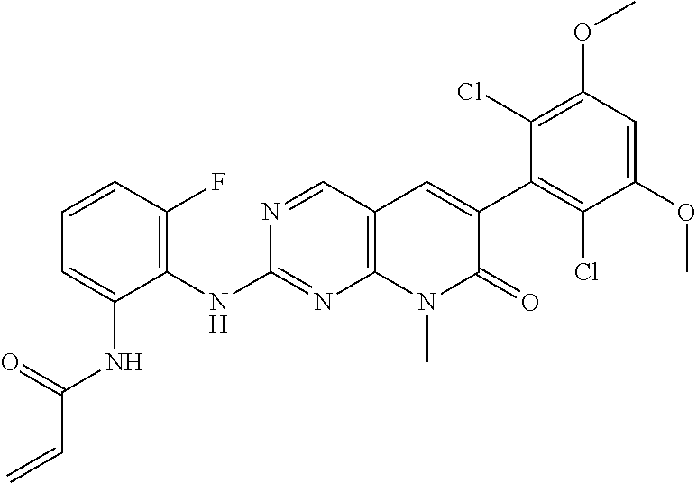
C1=C(NC(=O)C=C)C(NC2=NC3=C(C=N2)C=C(C2=C(Cl)C(OC)=CC(OC)=C2Cl)C(=O)N3C)=C(F)C=C1
